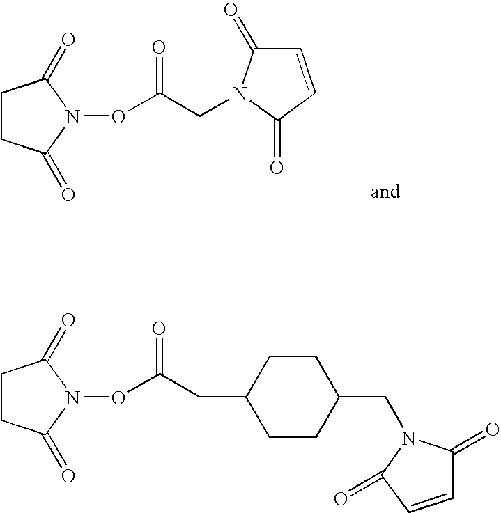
C1=CC(=O)N(CC(ON2C(=O)CCC2=O)=O)C1=O.C(C(ON1C(=O)CCC1=O)=O)C1CCC(CN2C(=O)C=CC2=O)CC1
